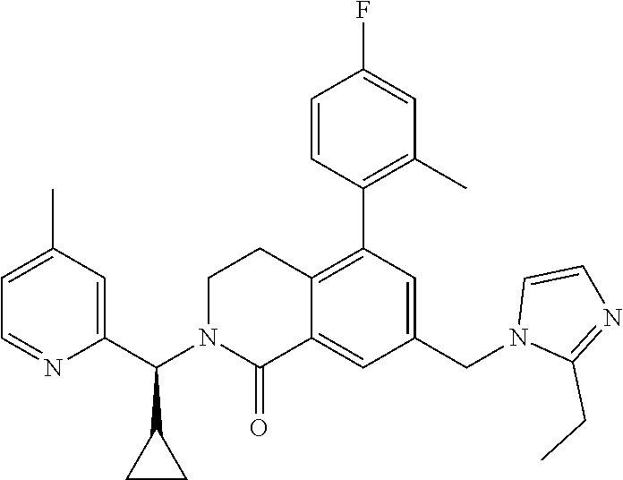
C1(C(N2C(=O)C3=CC(CN4C(CC)=NC=C4)=CC(C4=C(C)C=C(F)C=C4)=C3CC2)C2CC2)=CC(C)=CC=N1
